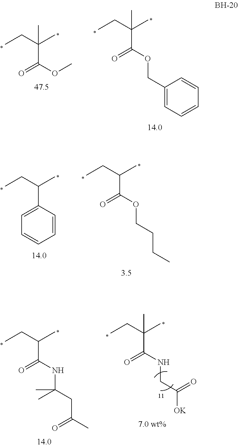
CCC(C)(C)C(OC)=O.CCC(C)(C)C(OCC1=CC=CC=C1)=O.CCC(C)C1=CC=CC=C1.CCC(C)C(OCCCC)=O.CCC(C)(C)C(NCC([OK])=O)=O.CCC(C)C(NC(CC(=O)C)(C)C)=O
